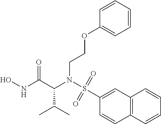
ONC(C(N(S(=O)(=O)C1=CC2=C(C=CC=C2)C=C1)CCOC1=CC=CC=C1)C(C)C)=O
